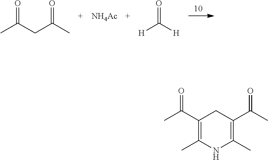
O=C(CC(C)=O)C.[NH4Ac].[H]C([H])=O.O=C(C1=C(C)NC(C)=C(C(C)=O)C1)C
